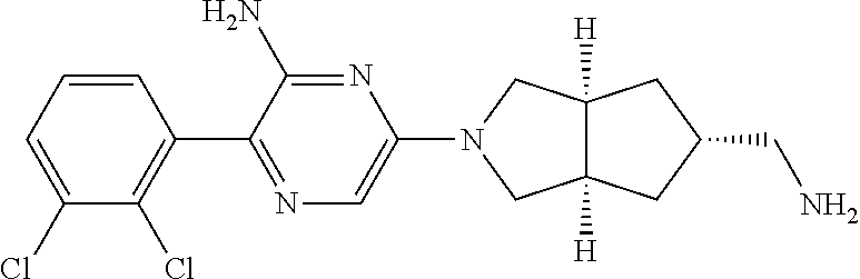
C12([H])C([H])(CC(CN)C1)CN(C1=CN=C(C3=C(Cl)C(Cl)=CC=C3)C(N)=N1)C2
